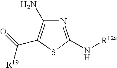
N1=C(N[R12a])SC(C([R19])=O)=C1N
